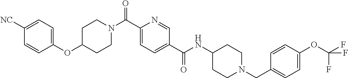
C1CN(C(C2=CC=C(C(=O)NC3CCN(CC4=CC=C(OC(F)(F)F)C=C4)CC3)C=N2)=O)CCC1OC1=CC=C([NC])C=C1
